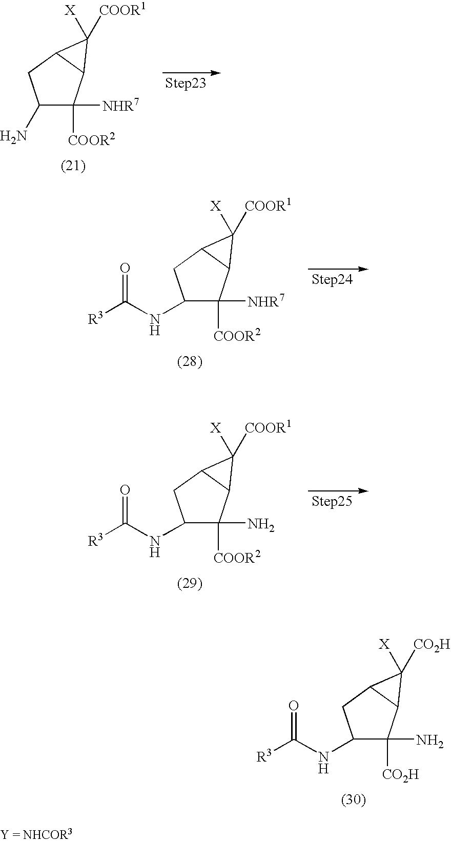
C1(NC(=O)[R3])C([NHR7])([COOR2])C2C(C1)C2([X])[COOR1].C1(NC(=O)[R3])C(N)([COOR2])C2C(C1)C2([X])[COOR1].C1(NC(=O)[R3])C(N)([CO2H])C2C(C1)C2([X])[CO2H].C1(N)C([NHR7])([COOR2])C2C(C1)C2([X])[COOR1]
